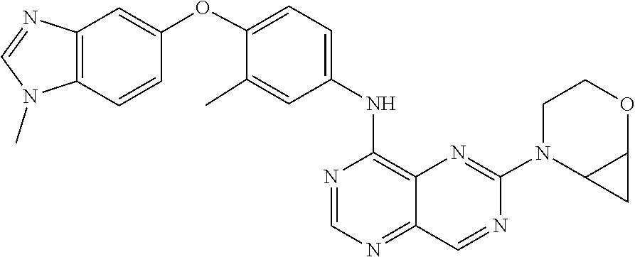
C1=NC(NC2=CC=C(OC3=CC4=C(N(C)C=N4)C=C3)C(C)=C2)=C2N=C(N3CCOC4C3C4)N=CC2=N1
